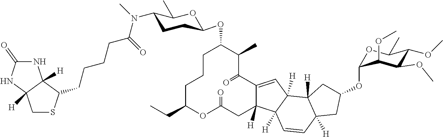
C1C(CC)OC(=O)CC2([H])C(=CC3([H])C2([H])C=CC2([H])C3([H])CC(OC3OC(C)C(OC)C(OC)C3OC)C2)C(=O)C(C)C(OC2CCC(N(C)C(=O)CCCCC3C4([H])NC(=O)NC4([H])CS3)C(C)O2)CC1
